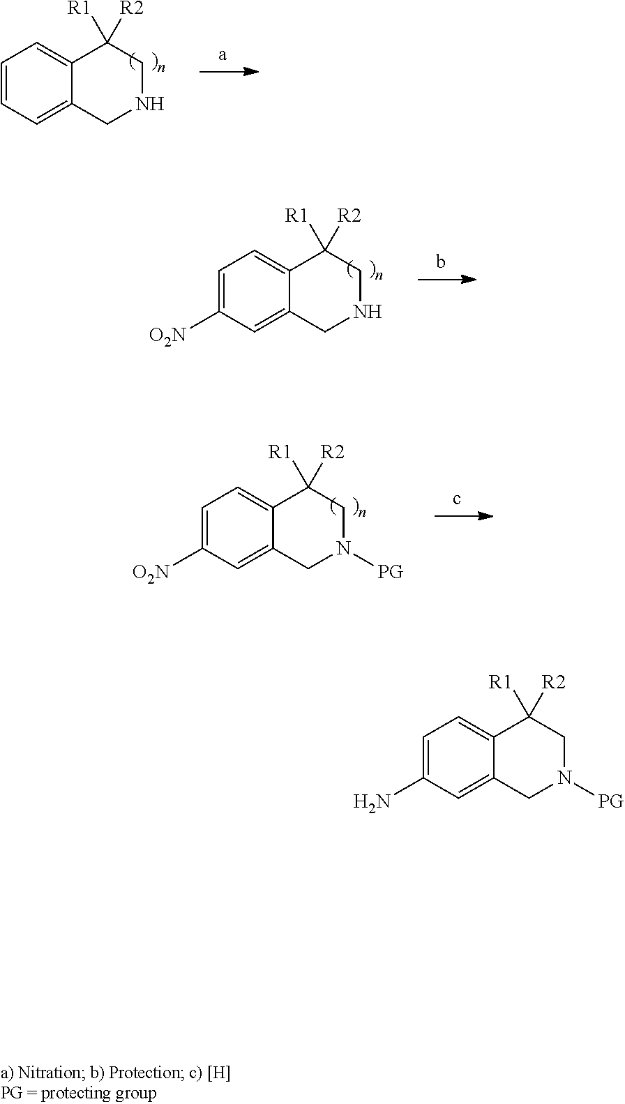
C1=C(N)C=C2C(=C1)C([R1])([R2])CN([PG])C2.C1=CC=C2C(=C1)C([R1])([R2])CNC2.C1=C([O2N])C=C2C(=C1)C([R1])([R2])CNC2.C1=C([O2N])C=C2C(=C1)C([R1])([R2])CN([PG])C2
